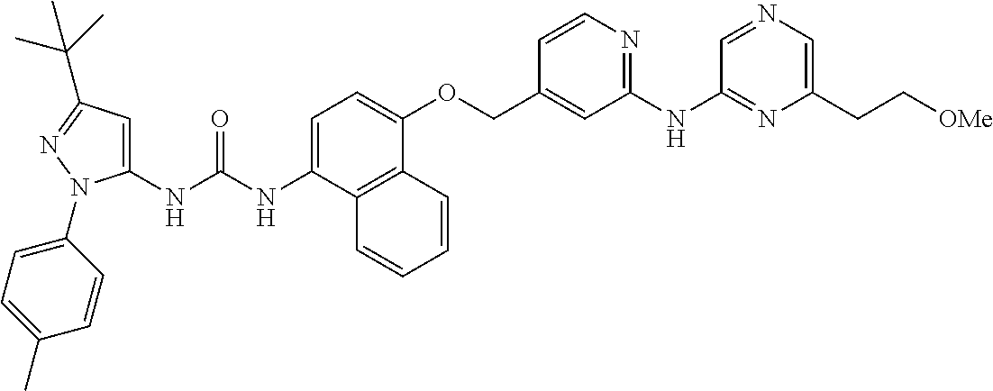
N(C(NC1=CC(C(C)(C)C)=NN1C1=CC=C(C)C=C1)=O)C1=CC=C(OCC2=CC(NC3=NC(CC[OMe])=CN=C3)=NC=C2)C2=C1C=CC=C2
